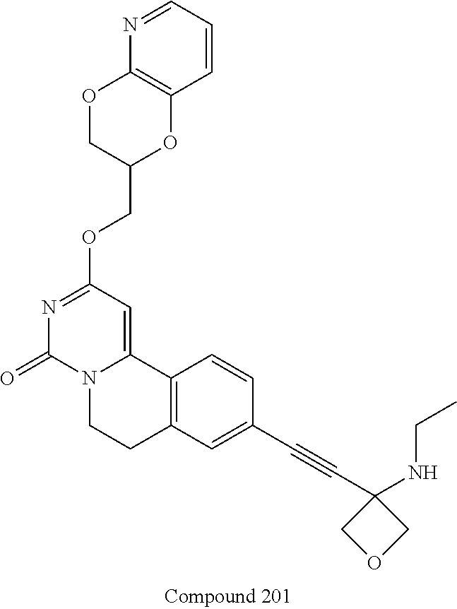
N1=C(OCC2OC3=C(OC2)N=CC=C3)C=C2N(C1=O)CCC1=C2C=CC(C#CC2(NCC)COC2)=C1
